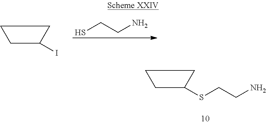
SCCN.C1C(I)CC1.C1C(SCCN)CC1
